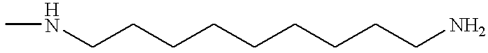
CNCCCCCCCCCN
